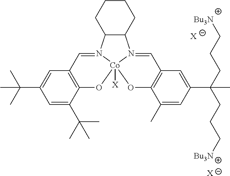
C1=C(C(C)(C)C)C=C(C(C)(C)C)C2=C1C=N1C3C(N4=CC5=C(C(C)=CC(C(CCC[Bu3N])(C)CCC[Bu3N])=C5)O[Co]14([X])O2)CCCC3.[X].[X]
